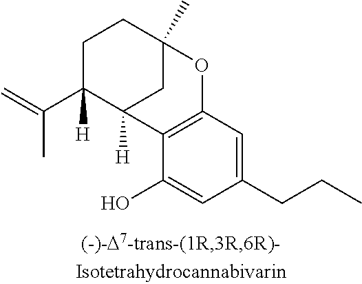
C12=C(C=C(CCC)C=C1O)OC1(C)CC2([H])C(C(=C)C)([H])CC1
